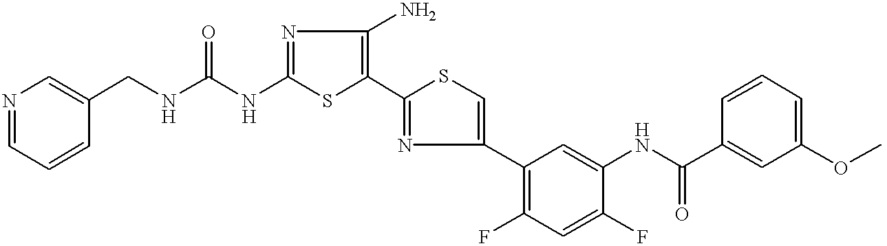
C1(NC(=O)NCC2=CN=CC=C2)=NC(N)=C(C2=NC(C3=C(F)C=C(F)C(NC(C4=CC(OC)=CC=C4)=O)=C3)=CS2)S1
